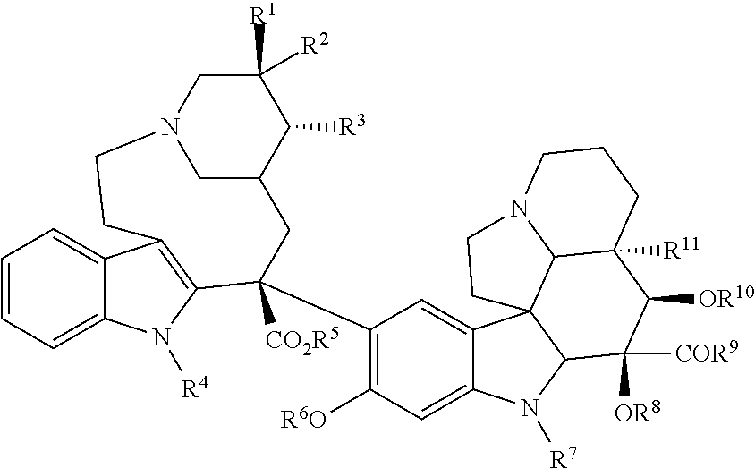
C1=CC=C2C(=C1)C1=C(N2[R4])C(C2=C([R6O])C=C3C(=C2)C24C(N3[R7])C([OR8])([COR9])C([OR10])C3([R11])C2N(CCC3)CC4)([CO2R5])CC2CN(CC1)CC([R1])([R2])C2[R3]
